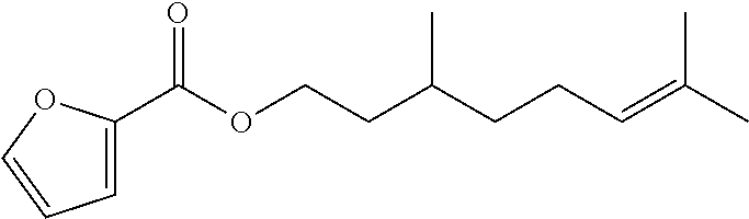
CC(=CCCC(CCOC(C1=CC=CO1)=O)C)C
